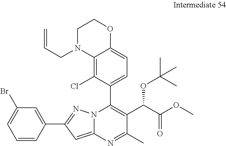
C12=C(Cl)C(C3=C(C(C(OC)=O)OC(C)(C)C)C(C)=NC4=CC(C5=CC(Br)=CC=C5)=NN34)=CC=C1OCCN2CC=C
